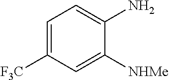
C1=C([F3C])C=C([NHMe])C(N)=C1
